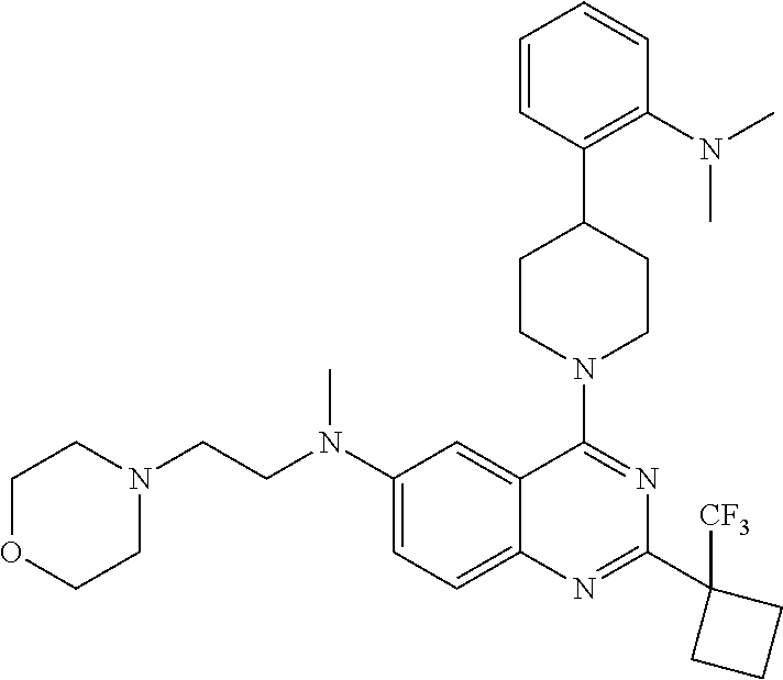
C1=CC(C2CCN(C3=NC(C4([CF3])CCC4)=NC4=CC=C(N(CCN5CCOCC5)C)C=C34)CC2)=C(N(C)C)C=C1
